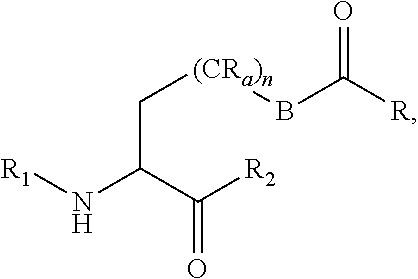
N(C(C([R2])=O)C[(CRa)n]BC([R])=O)[R1]
